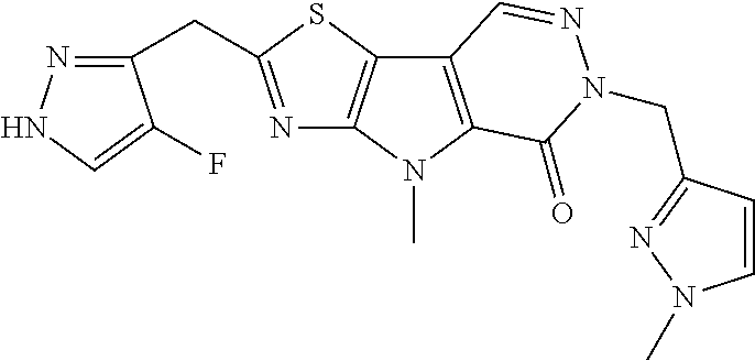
N1=C(CC2=NNC=C2F)SC2=C1N(C)C1=C2C=NN(CC2=NN(C)C=C2)C1=O
